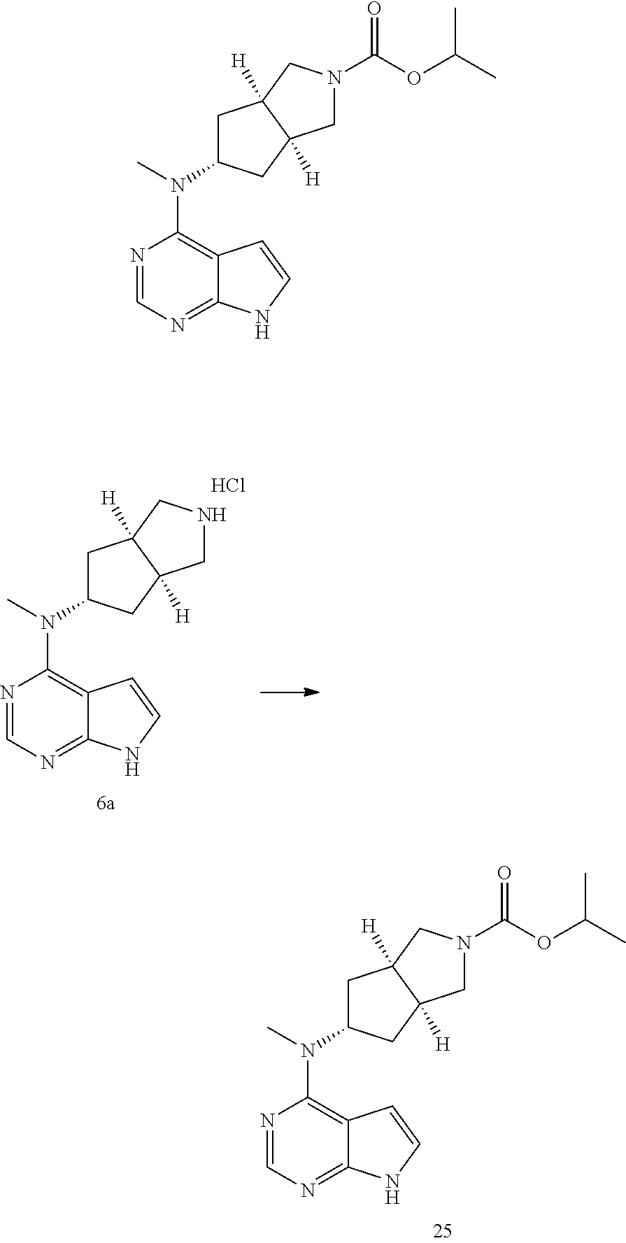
N1=CN=C2C(=C1N(C)C1CC3([H])C([H])(C1)CNC3)C=CN2.Cl.N1=CN=C2C(=C1N(C)C1CC3([H])C([H])(C1)CN(C(OC(C)C)=O)C3)C=CN2.N1=CN=C2C(=C1N(C)C1CC3([H])C([H])(C1)CN(C(OC(C)C)=O)C3)C=CN2
